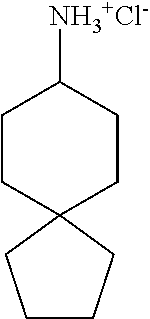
C1CC2(CCC1[NH3+Cl-])CCCC2
